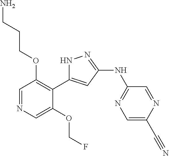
C1=NC=C(OCF)C(C2=CC(NC3=NC=C(C#N)N=C3)=NN2)=C1OCCCN
